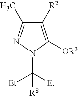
C1([R2])=C([OR3])N(C([Et])([Et])[R8])N=C1C
